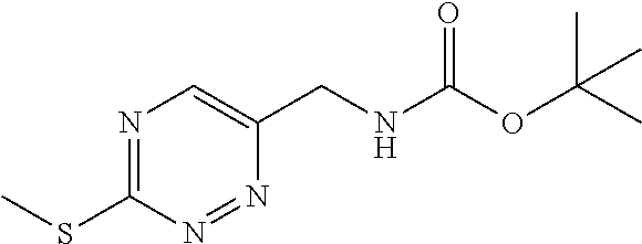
N1=C(SC)N=NC(CNC(=O)OC(C)(C)C)=C1
